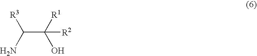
C(C(O)([R1])[R2])([R3])N
